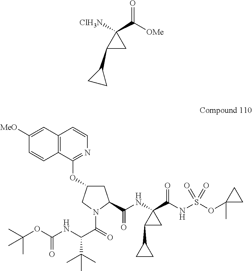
C1(C([OMe])=O)([ClH3N])C(C2CC2)C1.C12=C(C=C([MeO])C=C1)C=CN=C2OC1CC(C(NC2(C(NS(OC3(C)CC3)(=O)=O)=O)C(C3CC3)C2)=O)N(C(=O)C(NC(OC(C)(C)C)=O)C(C)(C)C)C1
